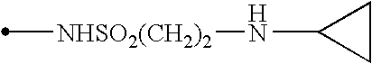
[NHSO2(CH2)2](NC1CC1)C
